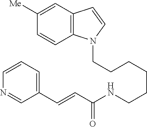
C(CCCCCNC(C=CC1=CC=CN=C1)=O)N1C2=C(C=C1)C=C([Me])C=C2
